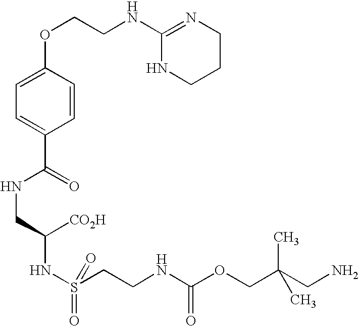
C1=C(OCCNC2=NCCCN2)C=CC(C(=O)NCC(NS(CCNC(OCC(C)(C)CN)=O)(=O)=O)[CO2H])=C1
